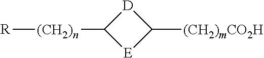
[R][(CH2)n]C1[E]C([(CH2)mCO2H])[D]1
